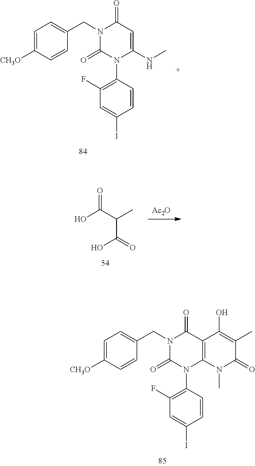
C1=C([CH3O])C=CC(CN2C(=O)N(C3=C(F)C=C(I)C=C3)C3=C(C2=O)C(O)=C(C)C(=O)N3C)=C1.C1=C([CH3O])C=CC(CN2C(=O)N(C3=C(F)C=C(I)C=C3)C(NC)=CC2=O)=C1.[Ac2O].OC(C(C)C(=O)O)=O
